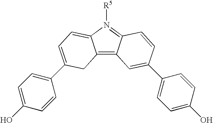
C12=C3C(=N([R5])C1=CC=C(C1=CC=C(O)C=C1)C2)C=CC(C1=CC=C(O)C=C1)=C3
